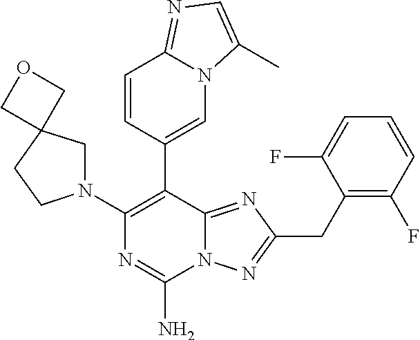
N12C(=NC(CC3=C(F)C=CC=C3F)=N1)C(C1=CN3C(=NC=C3C)C=C1)=C(N1CC3(CC1)COC3)N=C2N
